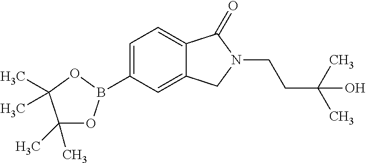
C1(C)(C)OB(C2=CC=C3C(=C2)CN(CCC(C)(C)O)C3=O)OC1(C)C
